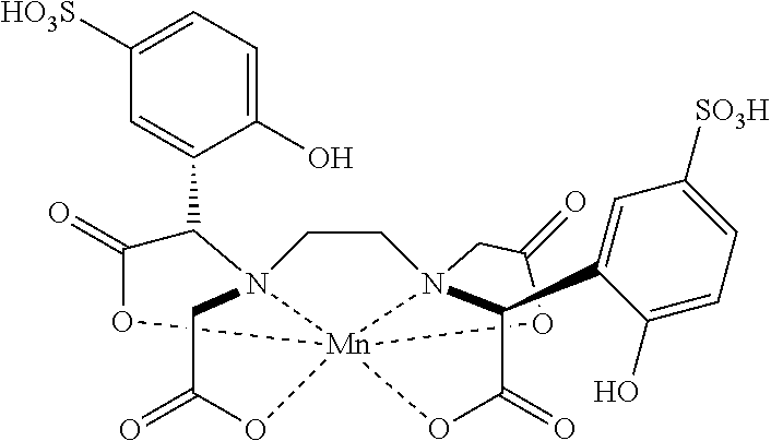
C1CN23CC(=O)O[Mn]245(N1(C(C1=CC([HO3S])=CC=C1O)C(=O)O4)CC(=O)O5)OC(=O)C3C1=CC([SO3H])=CC=C1O
